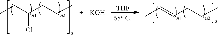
[THF].CCC(CCC)Cl.CC=CCCC.[KOH]
